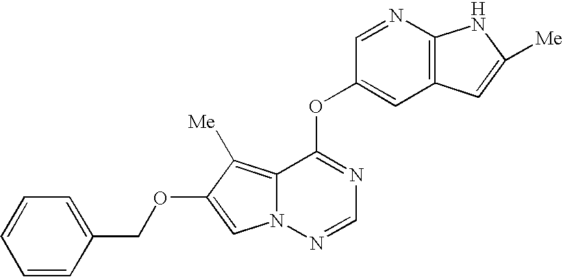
C1=NC2=C(C=C1OC1=NC=NN3C1=C([Me])C(OCC1=CC=CC=C1)=C3)C=C([Me])N2
